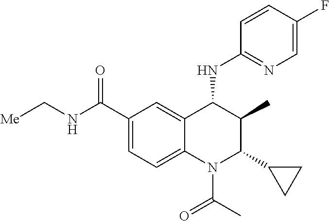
C12=CC(C(NC[Me])=O)=CC=C1N(C(C)=O)C(C1CC1)C(C)C2NC1=NC=C(F)C=C1
